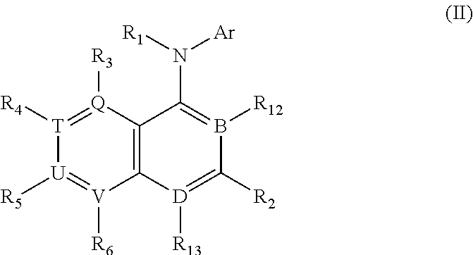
[U]1([R5])=[V]([R6])C2=C([Q]([R3])=[T]1[R4])C(N([R1])[Ar])=B([R12])C([R2])=[D]2[R13]
